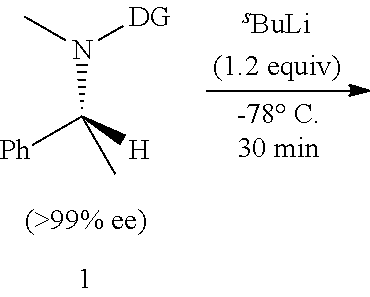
CN([DG])C([Ph])([H])C
